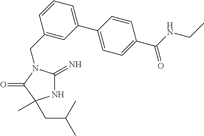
C1(CN2C(=N)NC(C)(CC(C)C)C2=O)=CC(C2=CC=C(C(NCC)=O)C=C2)=CC=C1
